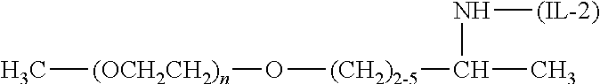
[(OCH2CH2)n](C)O[(CH2)2-5]C(N[(IL-2)])C
